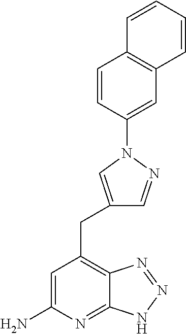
C1=C(N)N=C2C(=C1CC1=CN(C3=CC4=C(C=C3)C=CC=C4)N=C1)N=NN2
